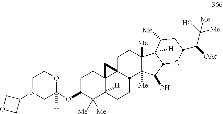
C1(OC2C([Me])([Me])C3([H])C4(CC2)C2(CCC5([Me])C([Me])(C(O)C6C5([H])C([Me])CC(C([OAc])C(O)([Me])[Me])O6)C2CC3)C4)([H])OCCN(C2COC2)C1
